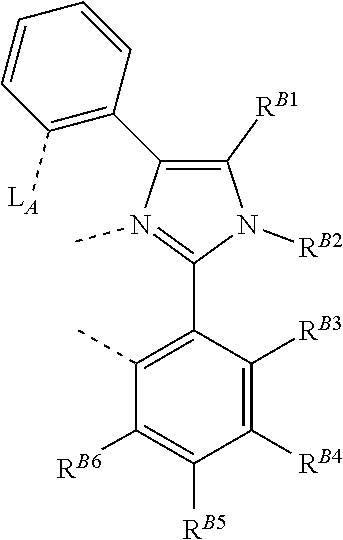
C1(C2=C([RB1])N([RB2])C(C3=C(C)C([RB6])=C([RB5])C([RB4])=C3[RB3])=N2C)=C([LA])C=CC=C1
